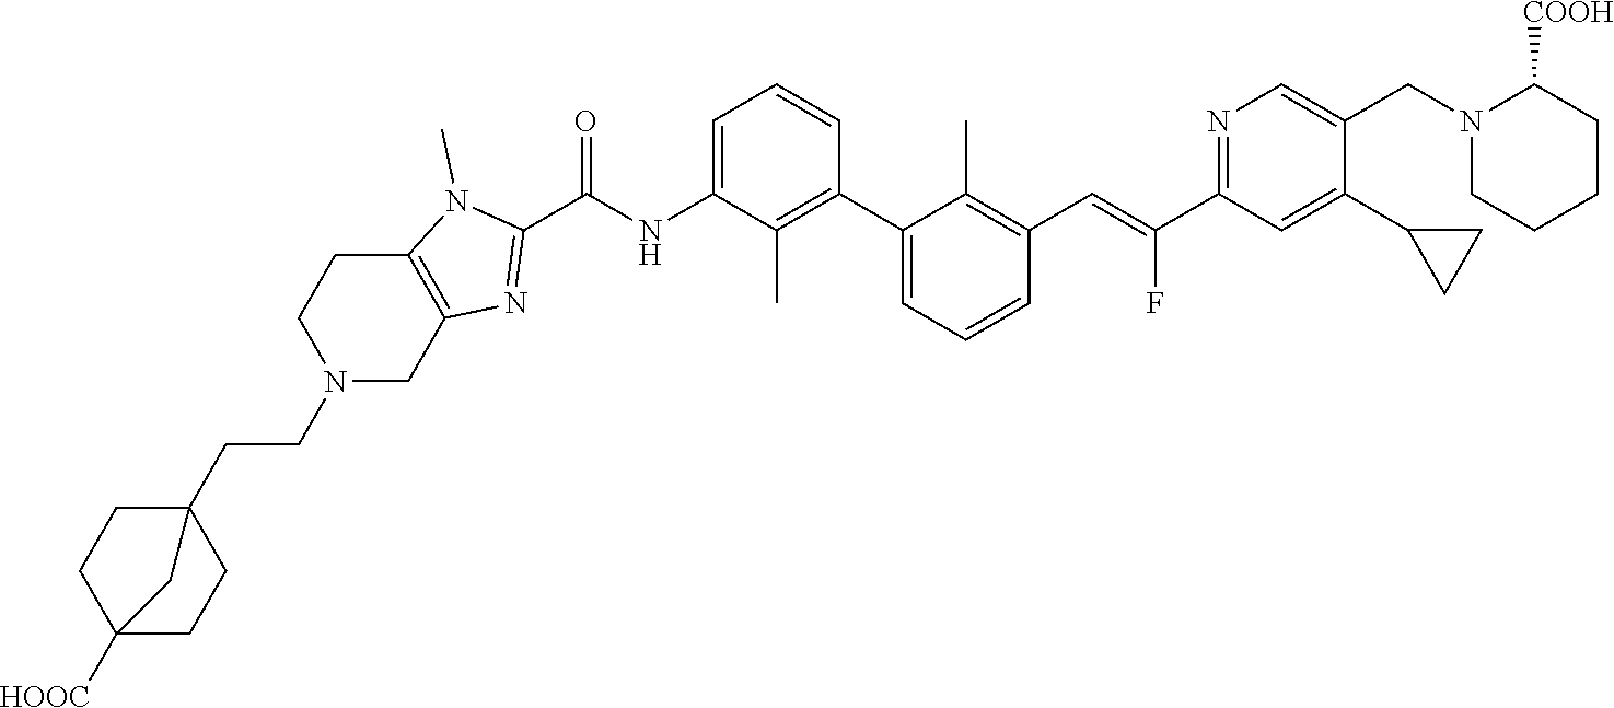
C1(C2=CC=CC(C=C(C3=NC=C(CN4C([COOH])CCCC4)C(C4CC4)=C3)F)=C2C)=C(C)C(NC(C2=NC3=C(N2C)CCN(CCC24CCC([HOOC])(CC2)C4)C3)=O)=CC=C1
